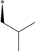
C(C)(C*)C
